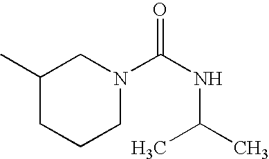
C1(C)CCCN(C(NC(C)C)=O)C1
